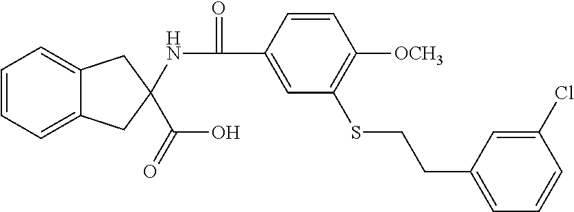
C1=CC=C2C(=C1)CC(C(O)=O)(NC(=O)C1=CC(SCCC3=CC=CC(Cl)=C3)=C([OCH3])C=C1)C2
